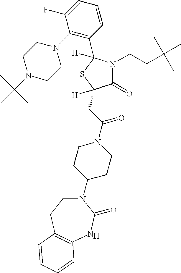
[H].N1(C2CCN(C(CC3([H])C(=O)N(CCC(C)(C)C)C(C4=C(N5CCN(C(C)(C)C)CC5)C(F)=CC=C4)([H])S3)=O)CC2)CCC2=C(NC1=O)C=CC=C2
